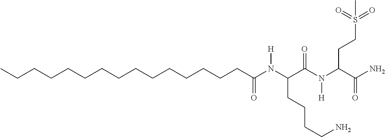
CCCCCCCCCCCCCCCC(N(C(C(N(C(C(N)=O)CCS(=O)(=O)C)[H])=O)CCCCN)[H])=O
